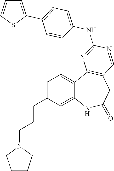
C12=CC(CCCN3CCCC3)=CC=C1C1=C(CC(=O)N2)C=NC(NC2=CC=C(C3=CC=CS3)C=C2)=N1
